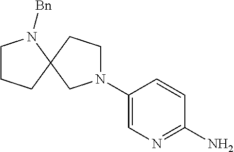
C1CCC2(N1[Bn])CCN(C1=CN=C(N)C=C1)C2
